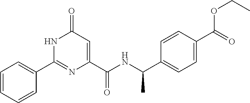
C1=CC=CC(C2=NC(C(=O)NC(C3=CC=C(C(OCC)=O)C=C3)C)=CC(=O)N2)=C1
